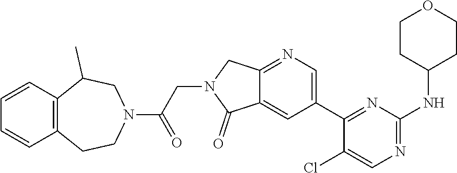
C12=CC(C3=NC(NC4CCOCC4)=NC=C3Cl)=CN=C1CN(CC(N1CC(C)C3=C(CC1)C=CC=C3)=O)C2=O
